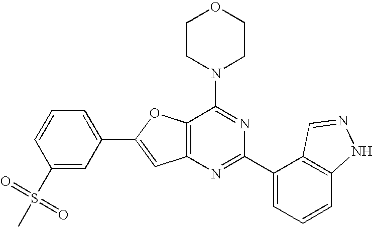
C1CN(C2=NC(C3=CC=CC4=C3C=NN4)=NC3=C2OC(C2=CC=CC(S(C)(=O)=O)=C2)=C3)CCO1
